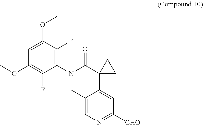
C1=C(OC)C(F)=C(N2C(=O)C3(CC3)C3=CC([CHO])=NC=C3C2)C(F)=C1OC
